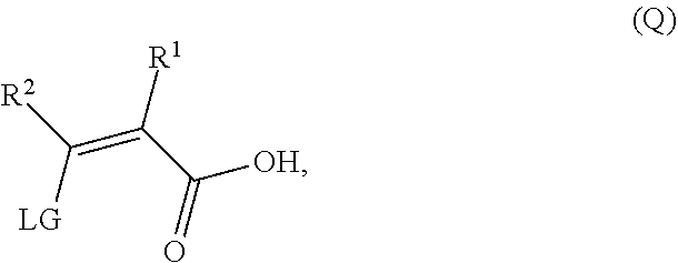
[R2]C(=C(C([OH])=O)[R1])[LG]
